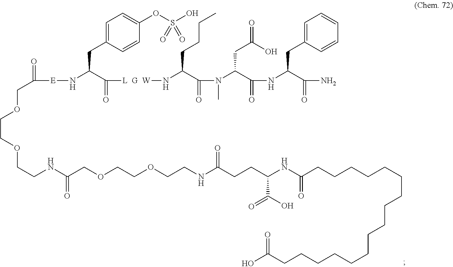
C1=C(CC(C(=O)[L  G  W]NC(C(N(C(C(NC(C(N)=O)CC2=CC=CC=C2)=O)CC(O)=O)C)=O)CCCC)N[E]C(COCCOCCNC(COCCOCCNC(=O)CCC(NC(CCCCCCCCCCCCCCCCC(O)=O)=O)C(=O)O)=O)=O)C=CC(OS(O)(=O)=O)=C1
